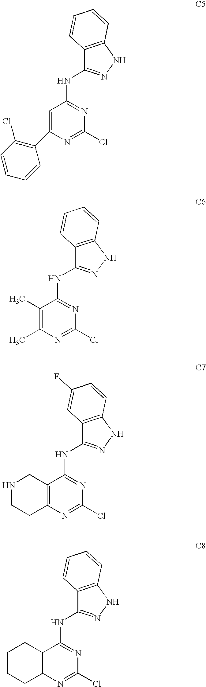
C12=C(NN=C1NC1=NC(Cl)=NC(C3=C(Cl)C=CC=C3)=C1)C=CC=C2.C12=C(NN=C1NC1=NC(Cl)=NC(C)=C1C)C=CC=C2.C12=C(NN=C1NC1=NC(Cl)=NC3=C1CNCC3)C=CC(F)=C2.C12=C(NN=C1NC1=NC(Cl)=NC3=C1CCCC3)C=CC=C2
